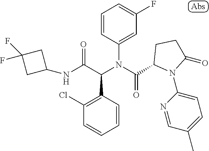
C1=CC(N(C(=O)C2N(C3=CC=C(C)C=N3)C(=O)CC2)C(C(NC2CC(F)(F)C2)=O)C2=C(Cl)C=CC=C2)=CC(F)=C1
